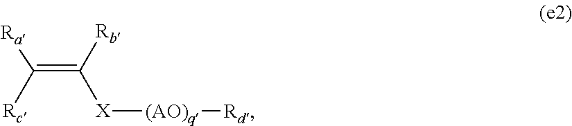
C(=C([X][(AO)q][Rd])[Rb])([Ra])[Rc]
